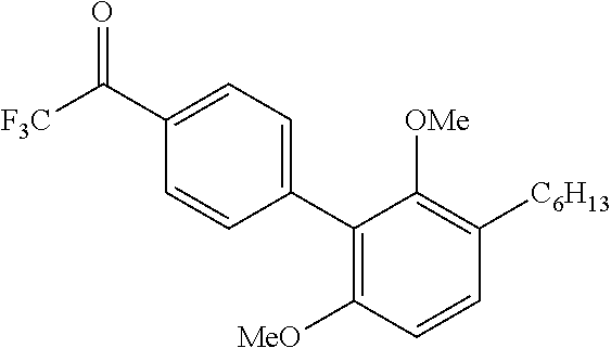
C1(C2=C([MeO])C=CC([C6H13])=C2[OMe])=CC=C(C([F3C])=O)C=C1
